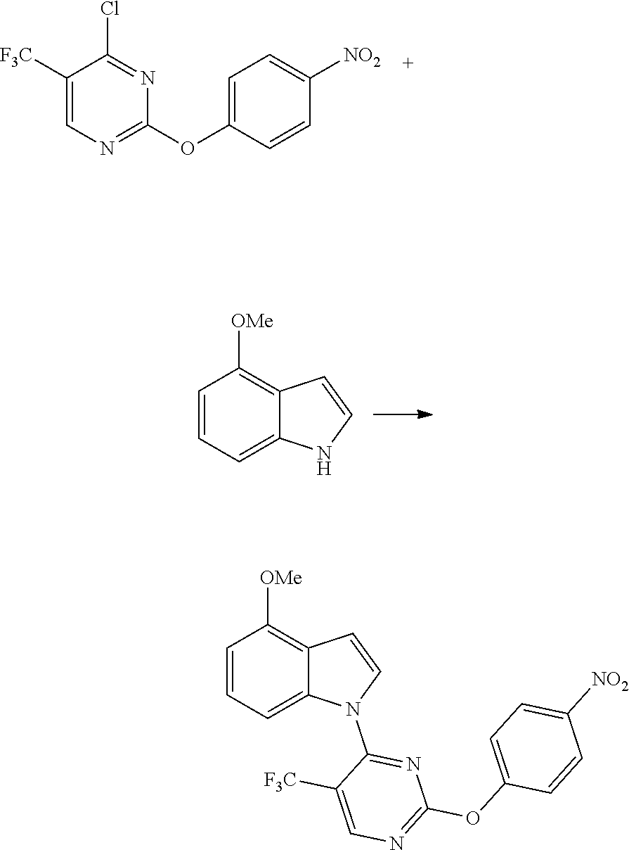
C1([F3C])=CN=C(OC2=CC=C([NO2])C=C2)N=C1Cl.C1=CC=C2C(=C1[OMe])C=CN2.C1=CC=C2C(=C1[OMe])C=CN2C1=NC(OC2=CC=C([NO2])C=C2)=NC=C1[F3C]
